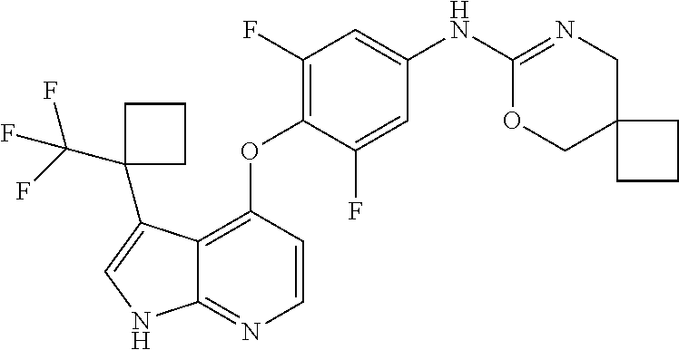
C12=C(OC3=C(F)C=C(NC4=NCC5(CO4)CCC5)C=C3F)C=CN=C1NC=C2C1(C(F)(F)F)CCC1
